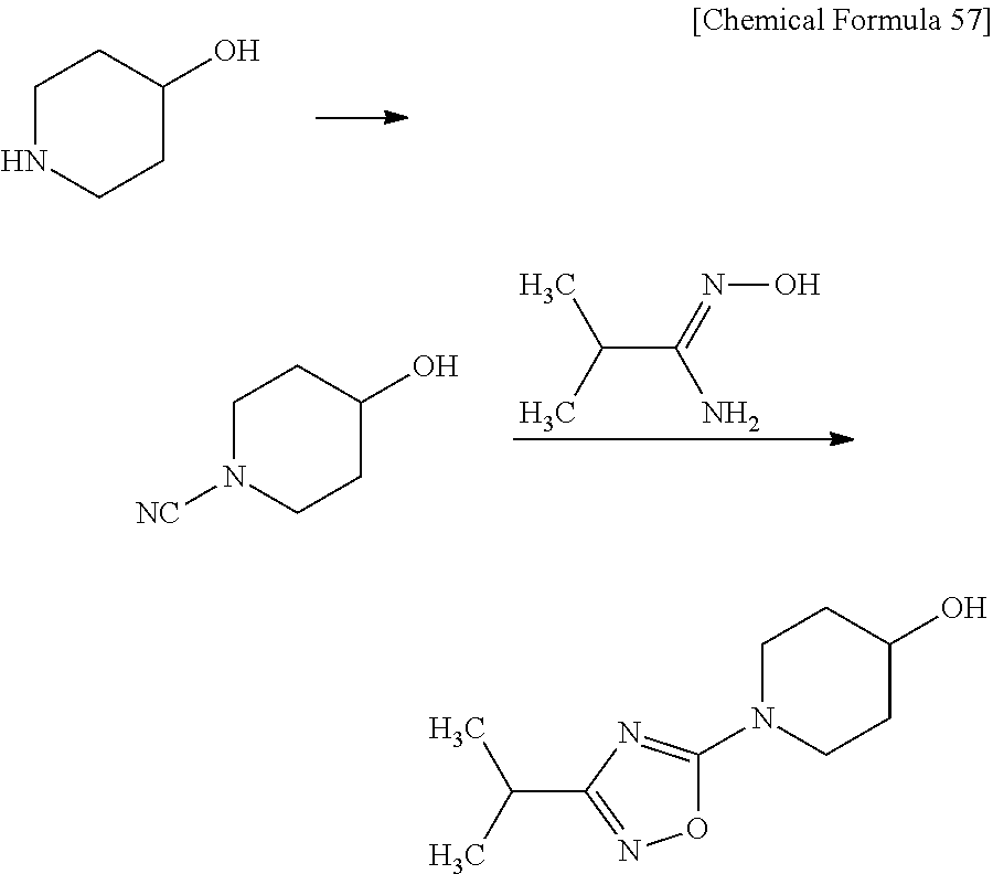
C1NCCC(O)C1.C(C(=NO)N)(C)C.C1N([NC])CCC(O)C1.C1N(C2=NC(C(C)C)=NO2)CCC(O)C1
